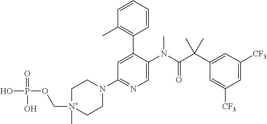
C(C(N(C1=CN=C(N2CC[N+](C)(COP(O)(=O)O)CC2)C=C1C1=C(C)C=CC=C1)C)=O)(C1=CC([CF3])=CC([CF3])=C1)(C)C
